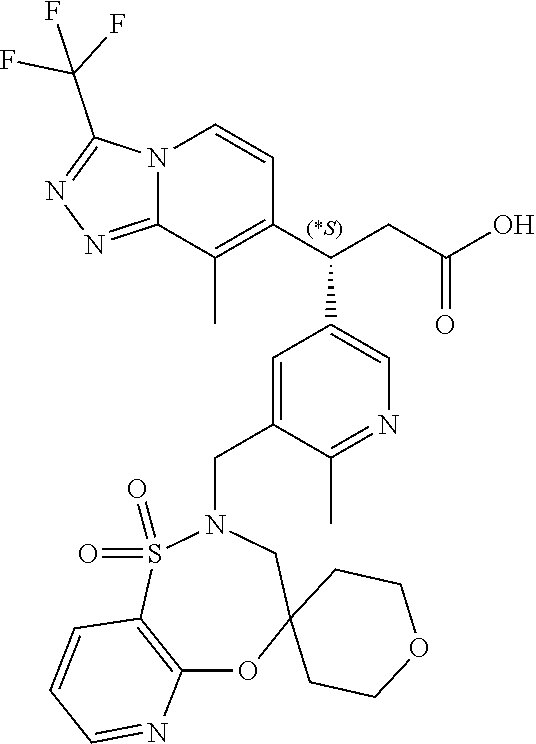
N12C(=NN=C1C(F)(F)F)C(C)=C(C(CC(O)=O)C1=CN=C(C)C(CN3S(=O)(=O)C4=C(OC5(C3)CCOCC5)N=CC=C4)=C1)C=C2
